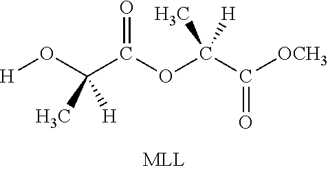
[H]OC(C(OC(C([OCH3])=O)([H])C)=O)([H])C
